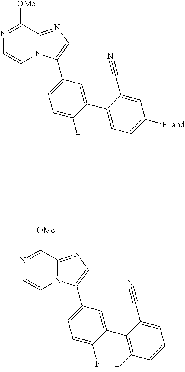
C1=CN2C(=NC=C2C2=CC=C(F)C(C3=C(F)C=CC=C3C#N)=C2)C([OMe])=N1.C1=CN2C(=NC=C2C2=CC=C(F)C(C3=CC=C(F)C=C3C#N)=C2)C([OMe])=N1
